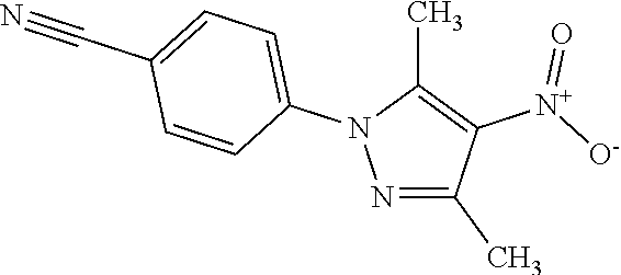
N1=C(C)C([N+](=O)[O-])=C(C)N1C1=CC=C(C#N)C=C1
